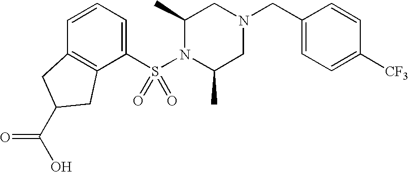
C1(S(N2C(C)CN(CC3=CC=C([CF3])C=C3)CC2C)(=O)=O)=CC=CC2=C1CC(C(O)=O)C2
